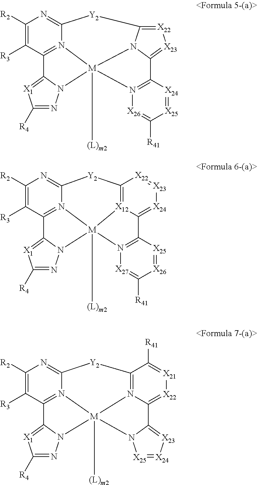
C1([R2])=C([R3])C2=N3C(=N1)[Y2]C1=[X22][X23]=C4N1[M]3([(L)m2])(N1N=C([R4])[X1]=C21)N1=C4[X24]=[X25]C([R41])=[X26]1.C1([R2])=C([R3])C2=N3C(=N1)[Y2]C1=N4C(=[X22][X21]=C1[R41])C1=[X23][X24]=[X25]N1[M]34([(L)m2])N1N=C([R4])[X1]=C21.C1([R2])=C([R3])C2=N3C(=N1)[Y2]C1=[X12]4C(=[X24][X23]=[X22]1)C1=N([X27]=C([R41])[X26]=[X25]1)[M]34([(L)m2])N1N=C([R4])[X1]=C21
